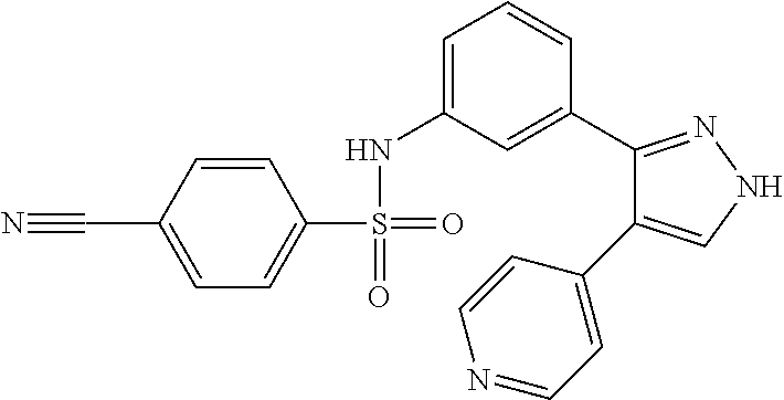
C1(C#N)=CC=C(S(=O)(NC2=CC=CC(C3=NNC=C3C3=CC=NC=C3)=C2)=O)C=C1
